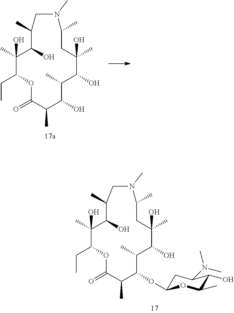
C1(C)(O)C(CC)OC(=O)C(C)C(O)C(C)C(O)C(O)(C)CC(C)N(C)CC(C)C1O.C1C(OC2C(C)C(O)C(O)(C)CC(C)N(C)CC(C)C(O)C(C)(O)C(CC)OC(=O)C2C)OC(C)C(O)C1N(C)C
